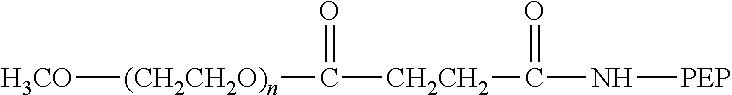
[H3CO][(CH2CH2O)n]C([CH2CH2]C(N[PEP])=O)=O
